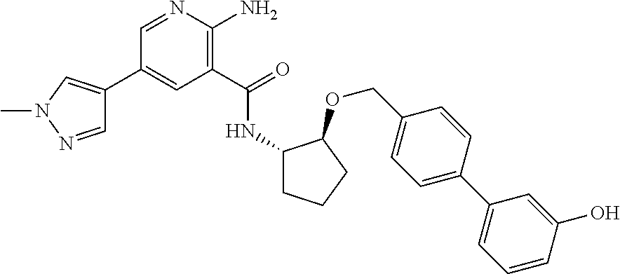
C1(C2=CN(C)N=C2)=CC(C(=O)NC2CCCC2OCC2=CC=C(C3=CC=CC(O)=C3)C=C2)=C(N)N=C1
